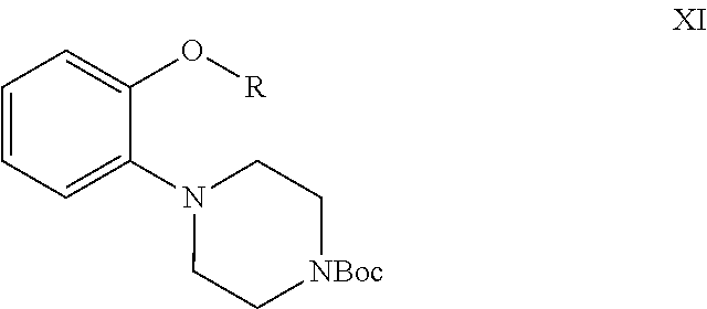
C1=CC=C(N2CC[NBoc]CC2)C(O[R])=C1
